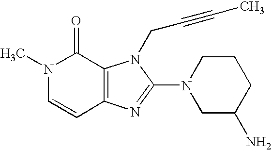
CN1C=CC2=C(C1=O)N(CC#CC)C(N1CC(N)CCC1)=N2
